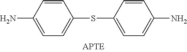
C1=CC(N)=CC=C1SC1=CC=C(N)C=C1
